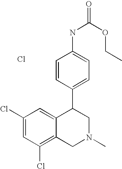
C1(Cl)=CC(Cl)=C2C(=C1)C(C1=CC=C(NC(=O)OCC)C=C1)CN(C)C2.Cl
